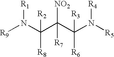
[R9]N(C(C(C(N([R5])[R4])([R6])[R3])([NO2])[R7])([R8])[R2])[R1]
